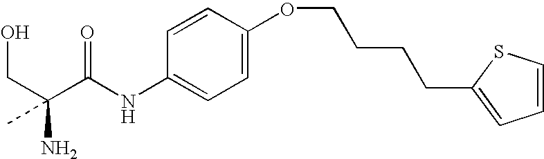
C(C(C(NC1=CC=C(OCCCCC2=CC=CS2)C=C1)=O)(N)C)O
